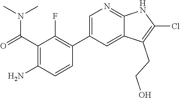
O=C(N(C)C)C1=C(N)C=CC(C2=CN=C3C(=C2)C(CCO)=C(Cl)N3)=C1F
